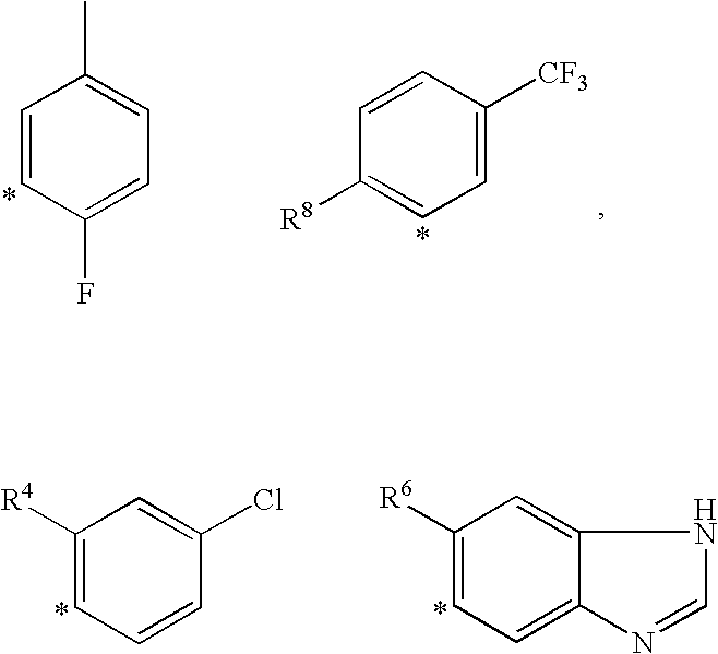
C1=CC(F)=CC=C1C.C1([R8])=CC=C([CF3])C=C1.C1([R4])=CC=CC(Cl)=C1.C1([R6])=CC=C2C(=C1)NC=N2
